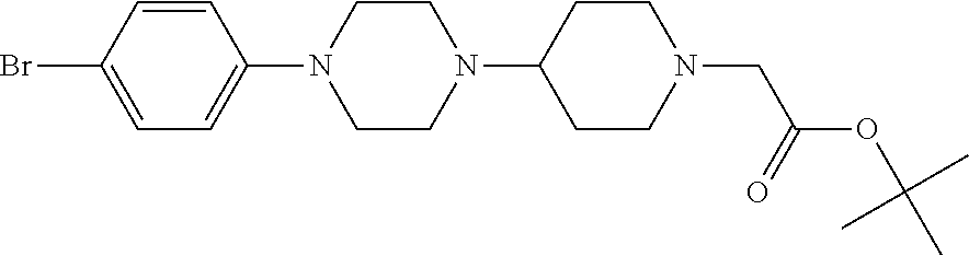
C1=C(Br)C=CC(N2CCN(C3CCN(CC(=O)OC(C)(C)C)CC3)CC2)=C1
